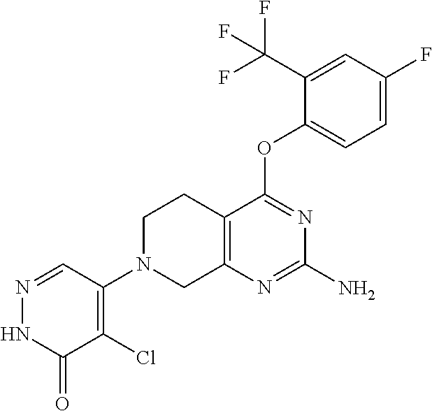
C1(N)=NC2=C(CCN(C3=C(Cl)C(=O)NN=C3)C2)C(OC2=CC=C(F)C=C2C(F)(F)F)=N1
